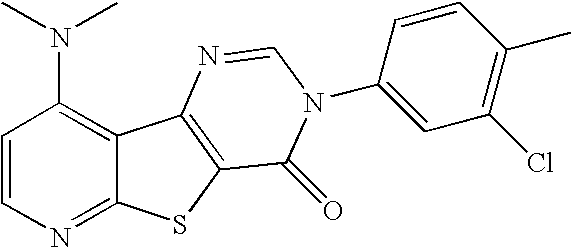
C1=CN=C2C(=C1N(C)C)C1=C(S2)C(=O)N(C2=CC(Cl)=C(C)C=C2)C=N1
